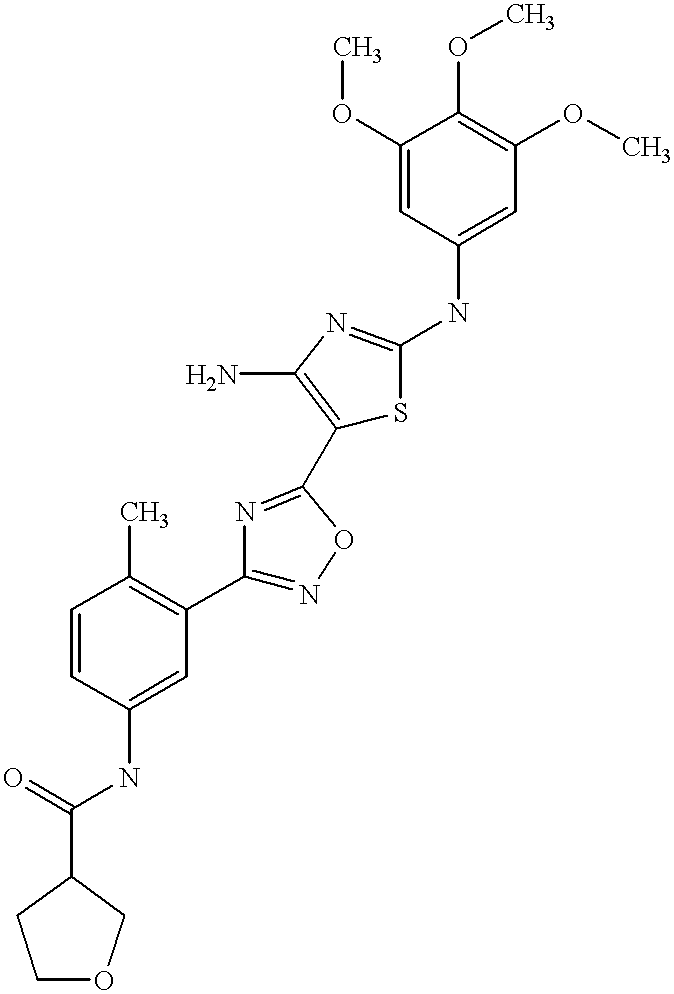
C1(C(=O)NC2=CC(C3=NOC(C4=C(N)N=C(NC5=CC(OC)=C(OC)C(OC)=C5)S4)=N3)=C(C)C=C2)CCOC1
